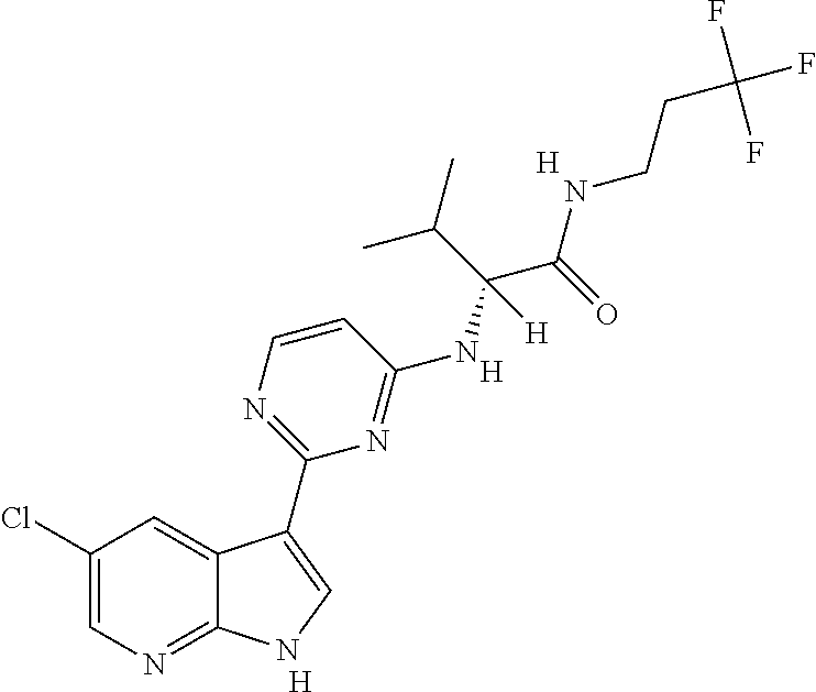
C1=CN=C(C2=CNC3=NC=C(Cl)C=C32)N=C1NC(C(NCCC(F)(F)F)=O)(C(C)C)[H].[H].[H].[H]
